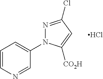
C1=CN=CC(N2N=C(Cl)C=C2[CO2H])=C1.Cl
